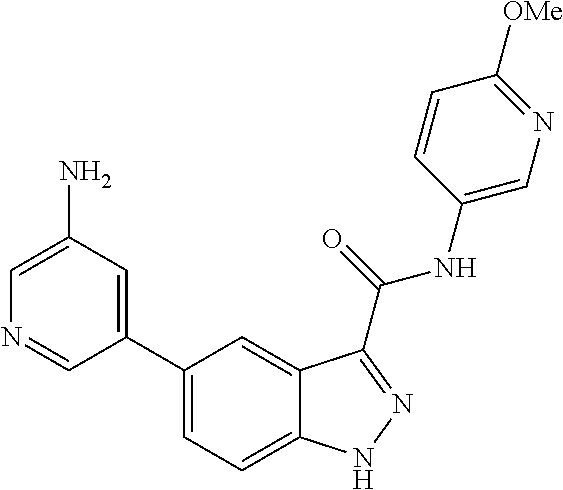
C1(N)=CN=CC(C2=CC=C3C(=C2)C(C(NC2=CN=C([OMe])C=C2)=O)=NN3)=C1
